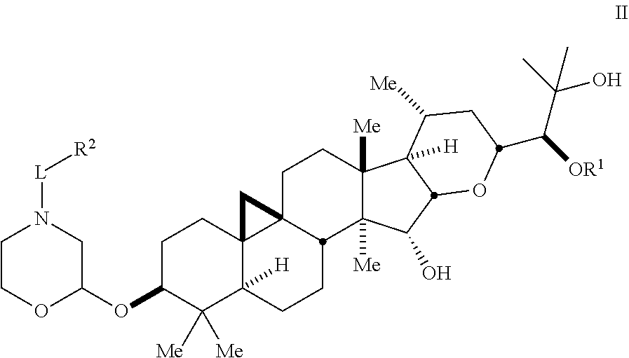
C1C(OC2CN([L][R2])CCO2)C([Me])([Me])C2([H])C3(C1)C1(CCC4([Me])C([Me])(C(O)C5C4([H])C([Me])CC(C([OR1])C(C)(O)C)O5)C1CC2)C3
